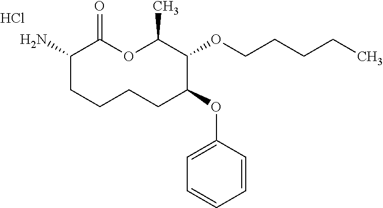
C1(N)CCCCC(OC2=CC=CC=C2)C(OCCCCC)C(C)OC1=O.Cl
